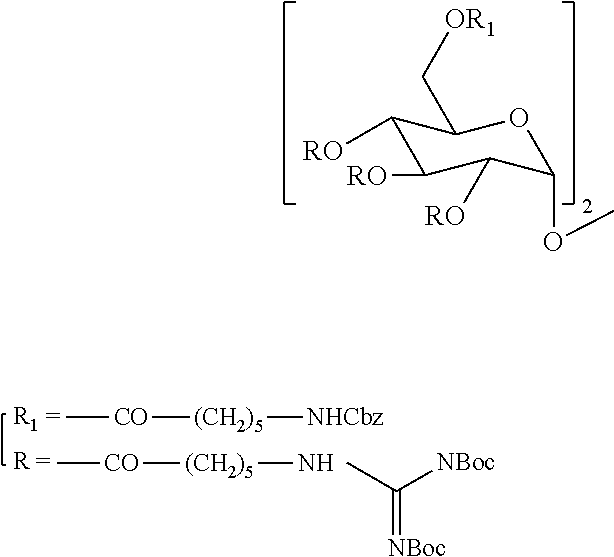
C1([RO])C([RO])C([RO])C(OC)OC1C[OR1].C[CO][(CH2)5][NHCbz].C[CO][(CH2)5]N.CC([NBoc])=[NBoc]
